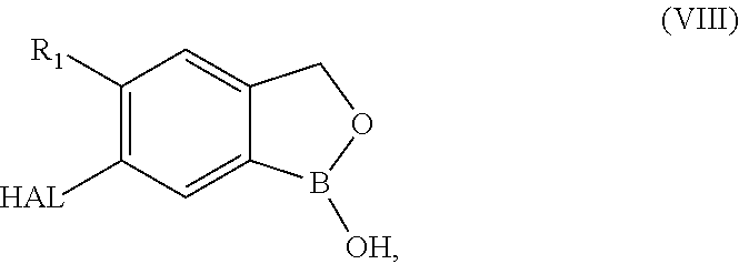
[HAL]C1=C([R1])C=C2C(=C1)B([OH])OC2
